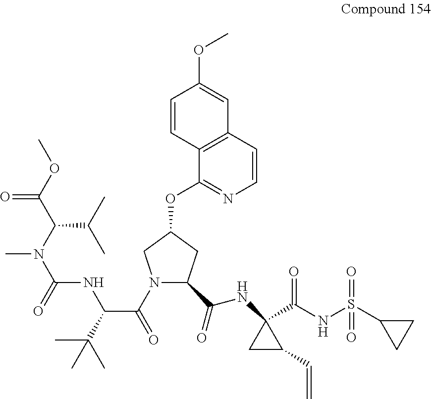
N(C1(C(NS(C2CC2)(=O)=O)=O)CC1C=C)C(C1N(C(=O)C(C(C)(C)C)NC(N(C(C(OC)=O)C(C)C)C)=O)CC(OC2=NC=CC3=C2C=CC(OC)=C3)C1)=O
